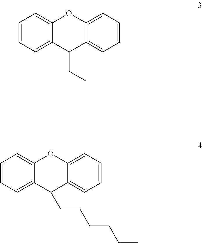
C1=CC=C2C(=C1)OC1=CC=CC=C1C2CC.C1=CC=C2C(=C1)OC1=CC=CC=C1C2CCCCCC
